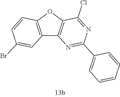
C12=C(OC3=C1N=C(C1=CC=CC=C1)N=C3Cl)C=CC(Br)=C2
